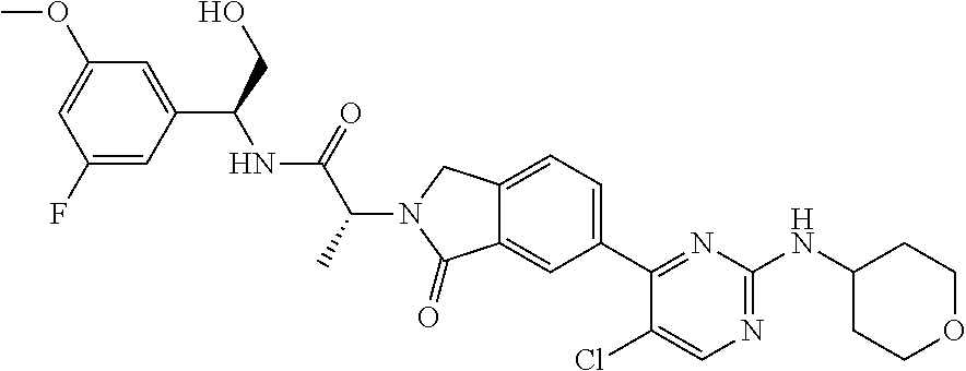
C1(Cl)=CN=C(NC2CCOCC2)N=C1C1=CC=C2C(=C1)C(=O)N(C(C(=O)NC(C1=CC(OC)=CC(F)=C1)CO)C)C2
